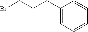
BrCCCC1=CC=CC=C1
